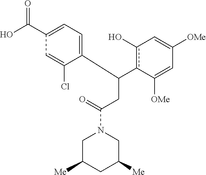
C1(C(c2c(O)C=C([OMe])C=C2[OMe])CC(N2CC([Me])CC([Me])C2)=O)=CC=C(C(O)=O)C=C1Cl
